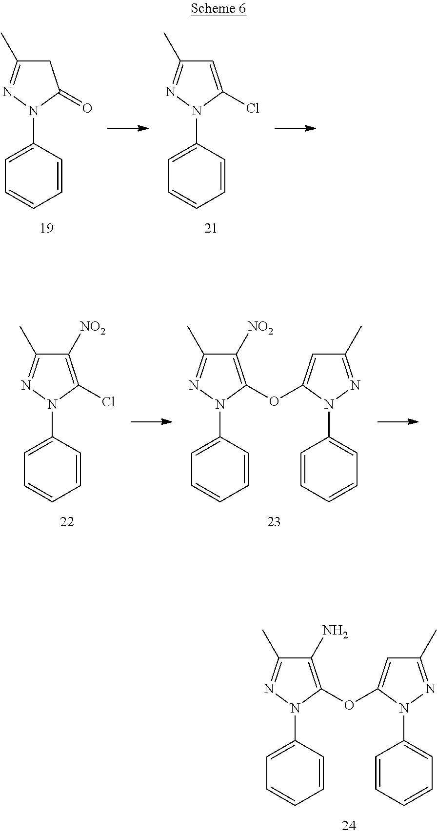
C1=CC(N2N=C(C)C(N)=C2OC2=CC(C)=NN2C2=CC=CC=C2)=CC=C1.C1=CC(N2N=C(C)CC2=O)=CC=C1.C1=CC(N2N=C(C)C=C2Cl)=CC=C1.C1=CC(N2N=C(C)C([NO2])=C2Cl)=CC=C1.C1=CC(N2N=C(C)C([NO2])=C2OC2=CC(C)=NN2C2=CC=CC=C2)=CC=C1
